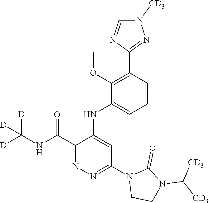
C1=CC(C2=NN([CD3])C=N2)=C(OC)C(NC2=CC(N3CCN(C([CD3])[CD3])C3=O)=NN=C2C(NC([D])([D])[D])=O)=C1
